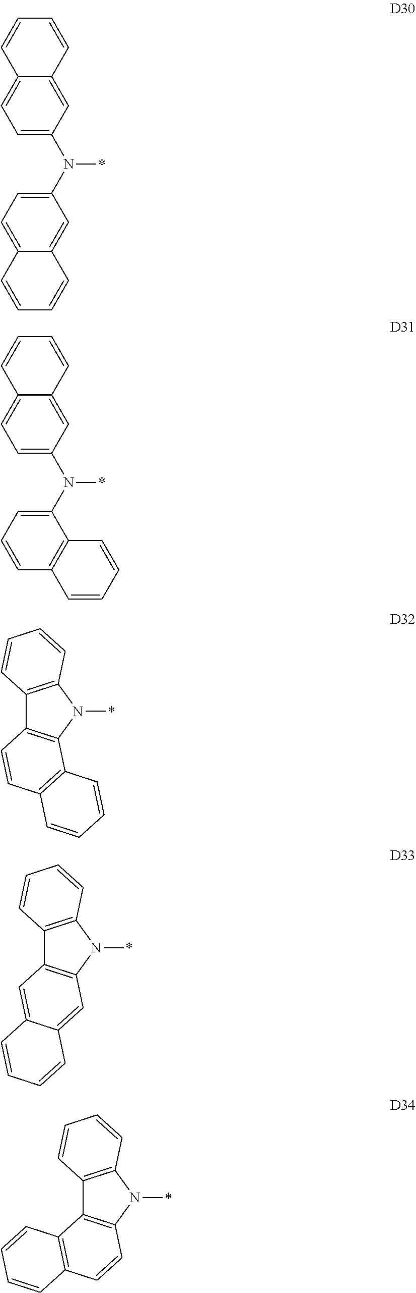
C1=C(N(C2=CC=C3C(=C2)C=CC=C3)*)C=C2C(=C1)C=CC=C2.C1=C(N(C2=CC=CC3=C2C=CC=C3)*)C=C2C(=C1)C=CC=C2.C12=C(N(*)C3=C1C=CC1=C3C=CC=C1)C=CC=C2.C12=C(N(*)C3=C1C=C1C(=C3)C=CC=C1)C=CC=C2.C12=C(N(*)C3=C1C1=C(C=C3)C=CC=C1)C=CC=C2
